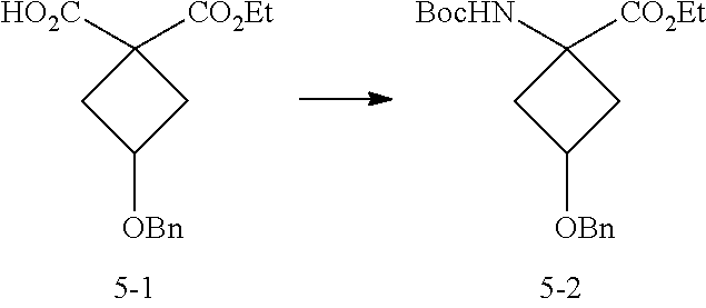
[HO2C]C1([CO2Et])CC([OBn])C1.[BocHN]C1([CO2Et])CC([OBn])C1
